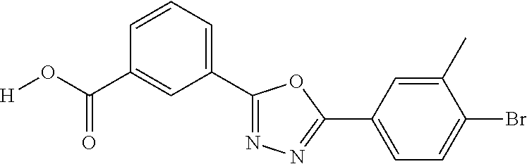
[H]OC(=O)C1=CC(C2=NN=C(C3=CC=C(Br)C(C)=C3)O2)=CC=C1
